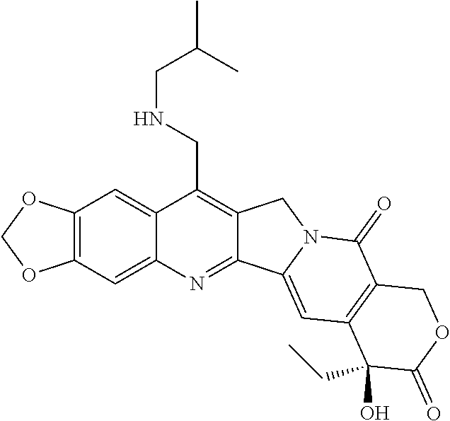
O1COC2=C1C=C1C(CNCC(C)C)=C3C(=NC1=C2)C1=CC2=C(C(=O)N1C3)COC(=O)C2(CC)O
